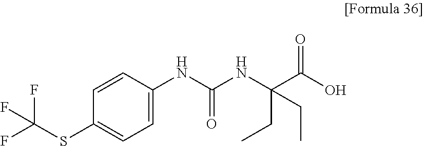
C1=C(NC(NC(C(O)=O)(CC)CC)=O)C=CC(SC(F)(F)F)=C1
